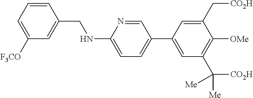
C1=CC(CNC2=CC=C(C3=CC(C([CO2H])([Me])[Me])=C([OMe])C(C[CO2H])=C3)C=N2)=CC([F3CO])=C1
